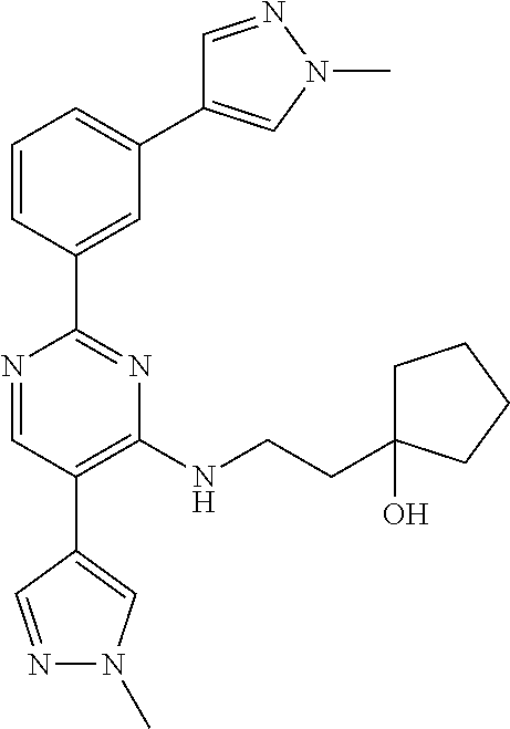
C1=NN(C)C=C1C1=CC=CC(C2=NC(NCCC3(O)CCCC3)=C(C3=CN(C)N=C3)C=N2)=C1
